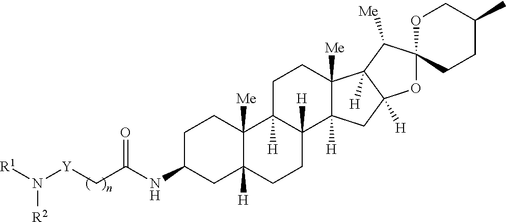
C1C(NC(C[Y]N([R1])[R2])=O)CC2([H])C([Me])(C1)C1([H])C([H])(CC2)C2([H])C([Me])(CC1)C1([H])C([H])(C2)OC2(C1[Me])CCC(C)CO2
